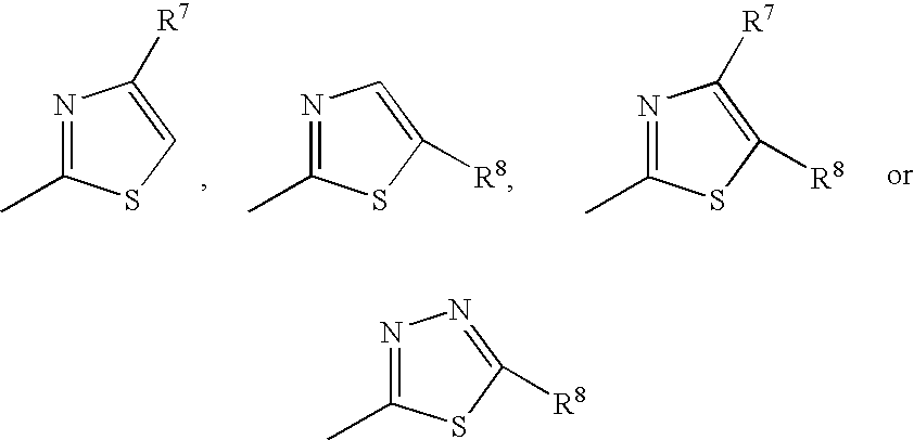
N1=C(C)SC([R8])=N1.N1=C(C)SC=C1[R7].N1=C(C)SC([R8])=C1.N1=C(C)SC([R8])=C1[R7]
